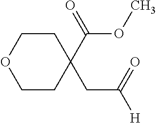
C1COCCC1(CC([H])=O)C(OC)=O
